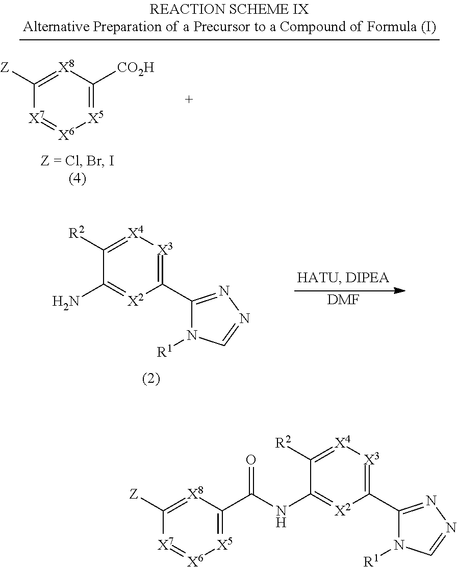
C1([R2])=[X4][X3]=C(C2=NN=CN2[R1])[X2]=C1NC(C1=[X5][X6]=[X7]C([Z])=[X8]1)=O.C1([R2])=[X4][X3]=C(C2=NN=CN2[R1])[X2]=C1N.[DMF].C1([Z])=[X8]C([CO2H])=[X5][X6]=[X7]1
